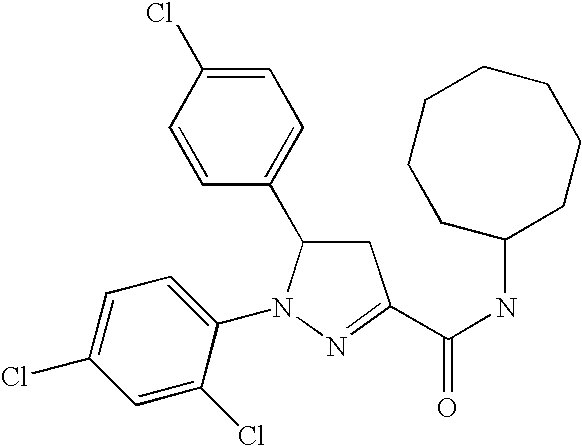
C1=C(Cl)C=CC(C2CC(C(NC3CCCCCCC3)=O)=NN2C2=CC=C(Cl)C=C2Cl)=C1
